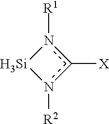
c1([X])n([R1])[Si]n1[R2]
